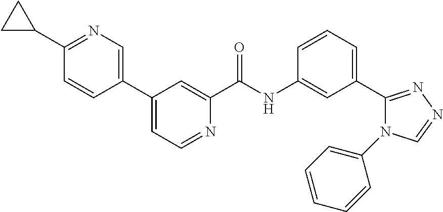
C1(C2CC2)=NC=C(C2=CC=NC(C(NC3=CC(C4=NN=CN4C4=CC=CC=C4)=CC=C3)=O)=C2)C=C1
